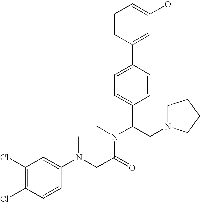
C1=CC(C2=CC=C(C(CN3CCCC3)N(C)C(CN(C3=CC(Cl)=C(Cl)C=C3)C)=O)C=C2)=CC(O)=C1
